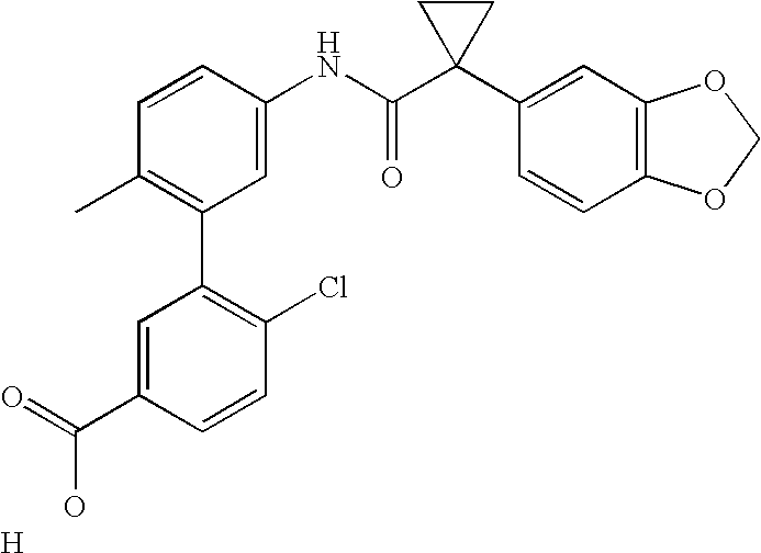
C1=CC(NC(C2(C3=CC4=C(C=C3)OCO4)CC2)=O)=CC(C2=C(Cl)C=CC(C(=O)O)=C2)=C1C.[H]
